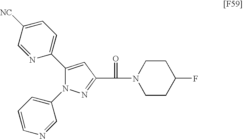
C1(C2=CC=C([NC])C=N2)=CC(C(=O)N2CCC(F)CC2)=NN1C1=CC=CN=C1
